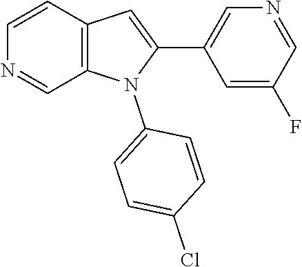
C1=CC2=C(C=N1)N(C1=CC=C(Cl)C=C1)C(C1=CN=CC(F)=C1)=C2
